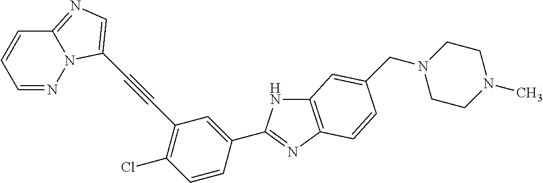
C12=C(N=C(C3=CC(C#CC4=CN=C5N4N=CC=C5)=C(Cl)C=C3)N1)C=CC(CN1CCN(C)CC1)=C2
